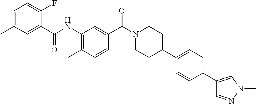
CC1=C(NC(C2=CC(C)=CC=C2F)=O)C=C(C(N2CCC(C3=CC=C(C4=CN(C)N=C4)C=C3)CC2)=O)C=C1
